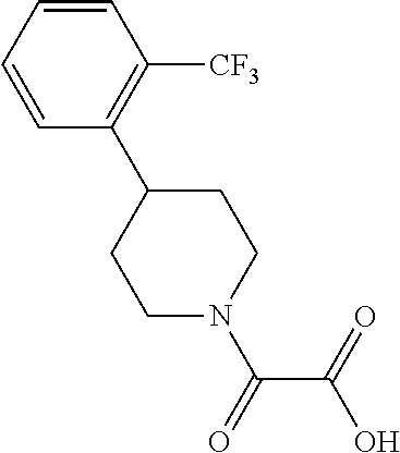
C1=CC=CC([CF3])=C1C1CCN(C(=O)C(=O)O)CC1
